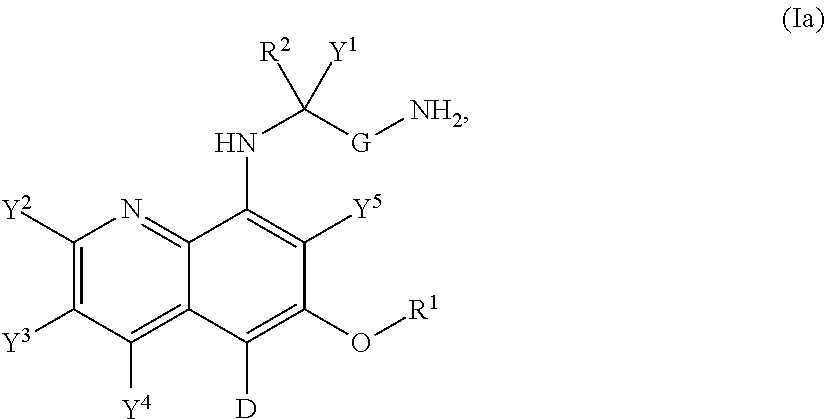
C1([Y2])=C([Y3])C([Y4])=C2C(=N1)C(NC([G][NH2])([R2])[Y1])=C([Y5])C(O[R1])=C2[D]
